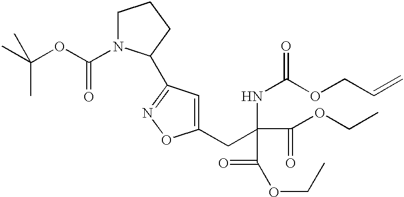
C1=C(CC(NC(=O)OCC=C)(C(=O)OCC)C(OCC)=O)ON=C1C1N(C(=O)OC(C)(C)C)CCC1
